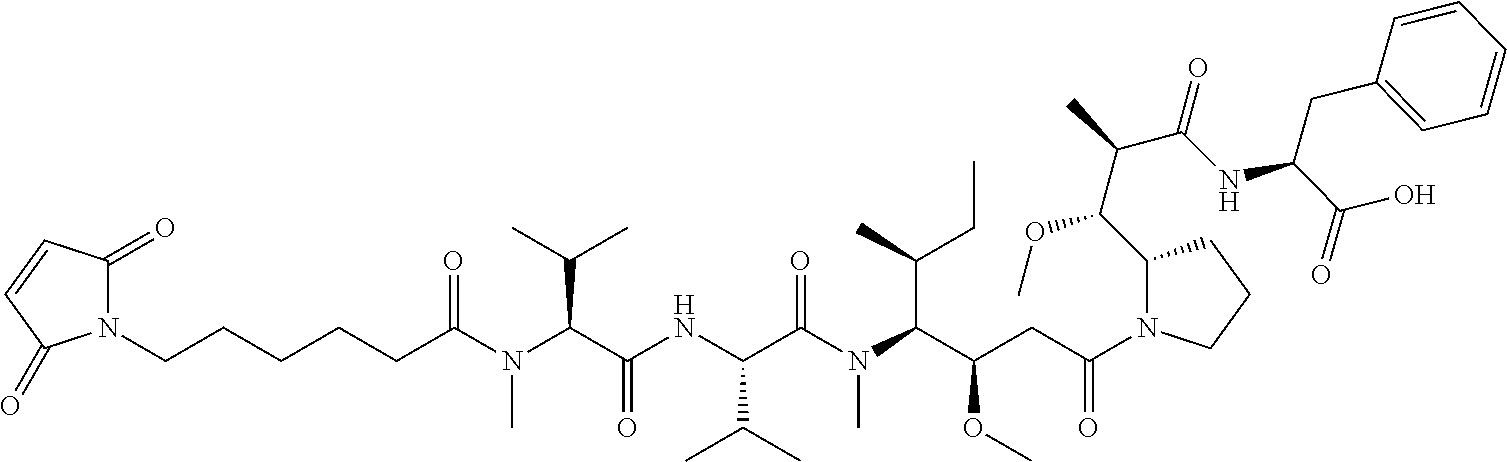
C(CCCCC(N(C(C(NC(C(N(C(C(CC)C)C(CC(=O)N1C(C(C(C)C(NC(C(=O)O)CC2=CC=CC=C2)=O)OC)CCC1)OC)C)=O)C(C)C)=O)C(C)C)C)=O)N1C(=O)C=CC1=O
